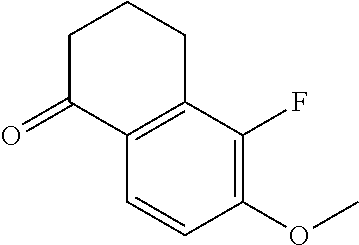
O=C1C2=C(CCC1)C(F)=C(OC)C=C2
